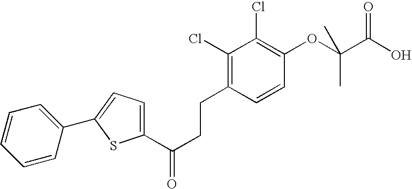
C1=CC(C2=CC=C(C(CCC3=C(Cl)C(Cl)=C(OC(C(O)=O)(C)C)C=C3)=O)S2)=CC=C1
